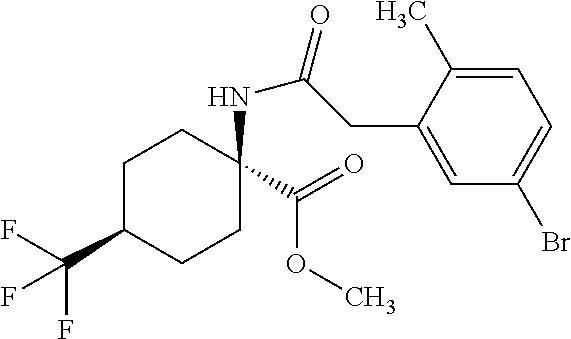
C1C(C(F)(F)F)CCC(NC(=O)CC2=CC(Br)=CC=C2C)(C(=O)OC)C1
